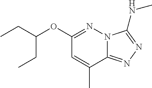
C12=NN=C(NC)N1N=C(OC(CC)CC)C=C2C
